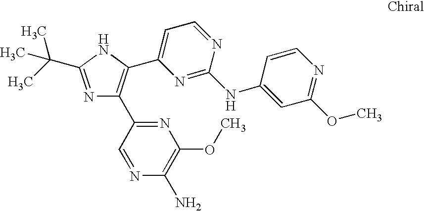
N1=C(C(C)(C)C)NC(C2=CC=NC(NC3=CC(OC)=NC=C3)=N2)=C1C1=NC(OC)=C(N)N=C1
